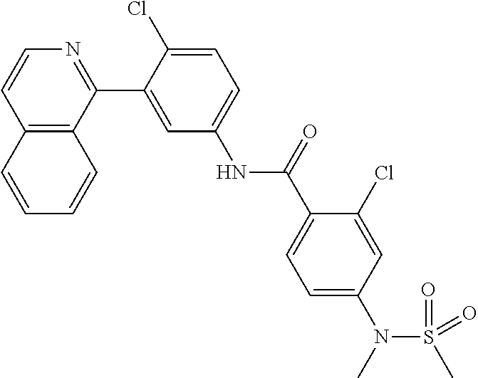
C12=C(C(C3=CC(NC(C4=CC=C(N(C)S(C)(=O)=O)C=C4Cl)=O)=CC=C3Cl)=NC=C1)C=CC=C2
